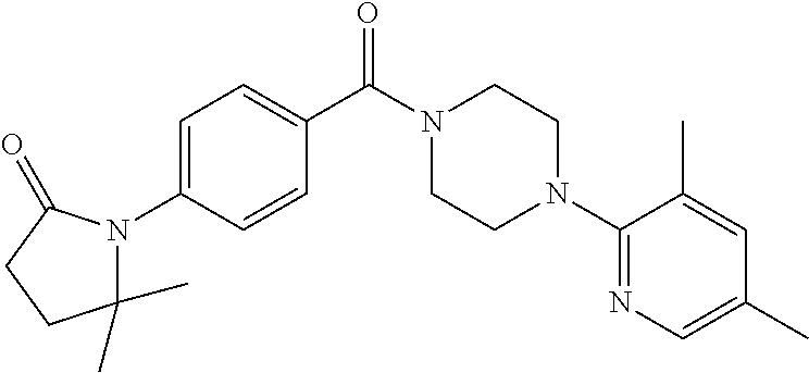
C1=C(N2C(C)(C)CCC2=O)C=CC(C(N2CCN(C3=NC=C(C)C=C3C)CC2)=O)=C1
